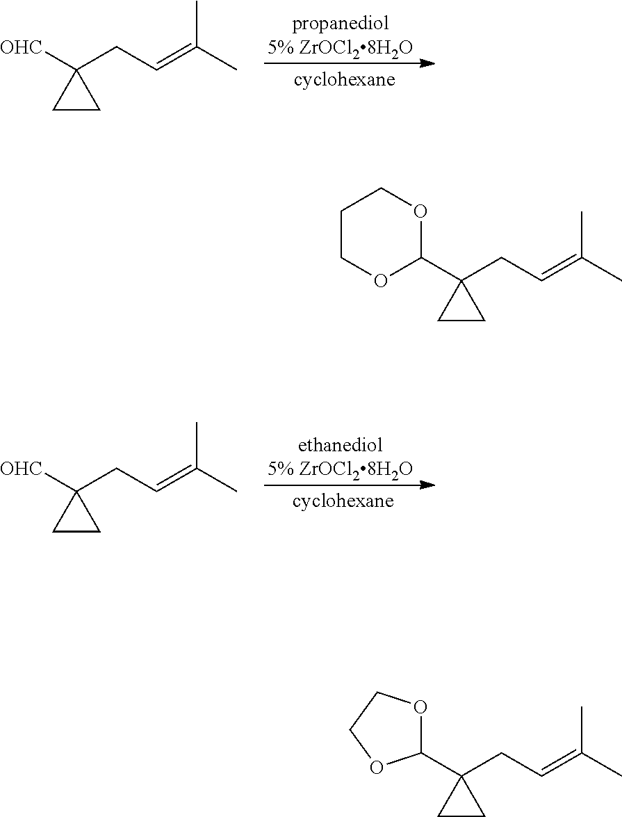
[OHC]C1(CC=C(C)C)CC1.[OHC]C1(CC=C(C)C)CC1.C1(C2(CC=C(C)C)CC2)OCCCO1.C1(C2(CC=C(C)C)CC2)OCCO1
